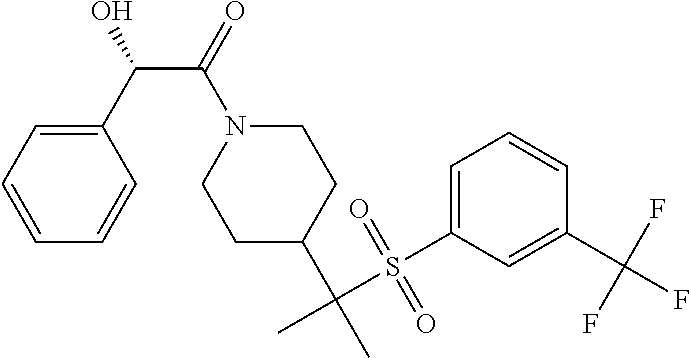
C(N1CCC(C(C)(S(C2=CC=CC(C(F)(F)F)=C2)(=O)=O)C)CC1)(=O)C(C1=CC=CC=C1)O
